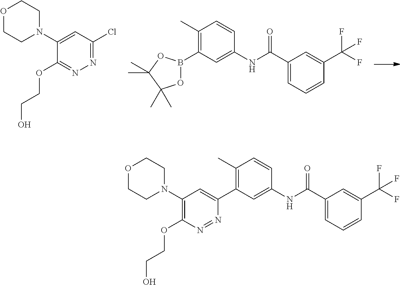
C1(N2CCOCC2)=CC(Cl)=NN=C1OCCO.C1(B2OC(C)(C)C(C)(C)O2)=C(C)C=CC(NC(C2=CC=CC(C(F)(F)F)=C2)=O)=C1.C1(N2CCOCC2)=C(OCCO)N=NC(C2=C(C)C=CC(NC(C3=CC=CC(C(F)(F)F)=C3)=O)=C2)=C1
